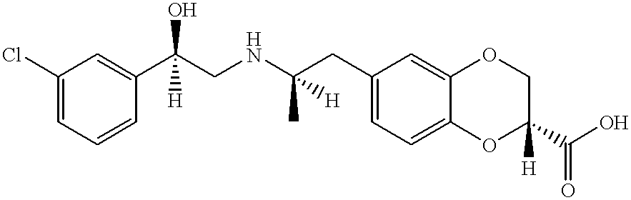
C1(Cl)=CC=CC(C(CNC(CC2=CC=C3C(=C2)OCC(C(O)=O)([H])O3)([H])C)([H])O)=C1
